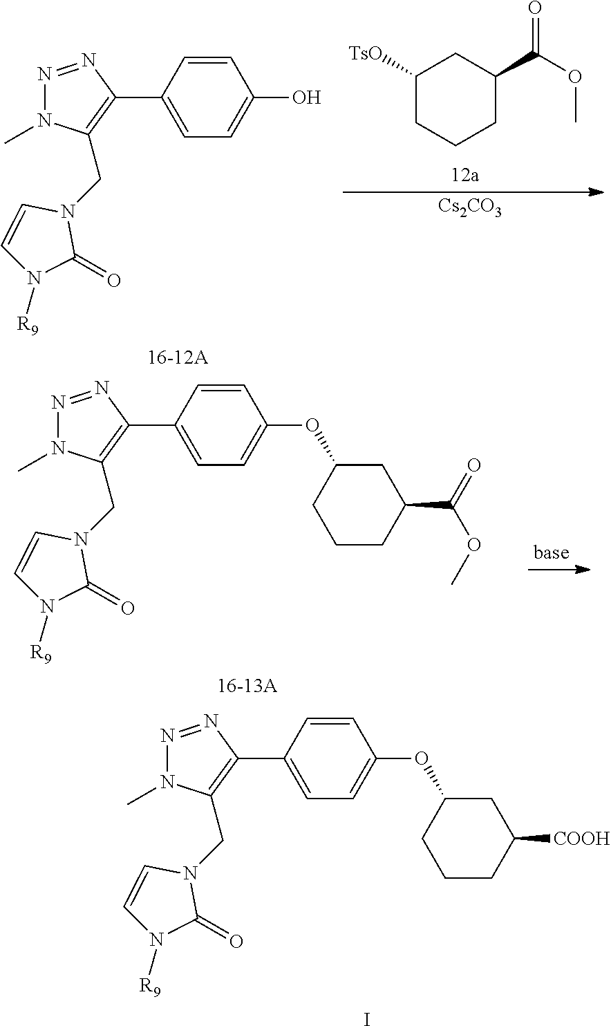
C1=CC(C2=C(CN3C=CN([R9])C3=O)N(C)N=N2)=CC=C1OC1CCCC([COOH])C1.I.C1=CC(C2=C(CN3C=CN([R9])C3=O)N(C)N=N2)=CC=C1O.[Cs2CO3].C1([TsO])CCCC(C(OC)=O)C1.C1=CC(C2=C(CN3C=CN([R9])C3=O)N(C)N=N2)=CC=C1OC1CCCC(C(OC)=O)C1
